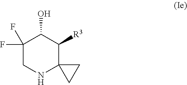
C1NC2(C([R3])C(O)C1(F)F)CC2
